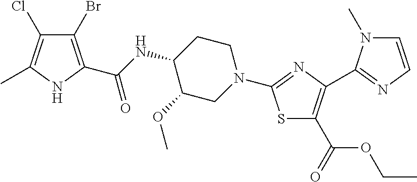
C1(Br)=C(C(NC2C(OC)CN(C3=NC(C4=NC=CN4C)=C(C(=O)OCC)S3)CC2)=O)NC(C)=C1Cl
